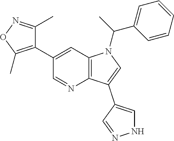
C12=C(C=C(C3=C(C)ON=C3C)C=N1)N(C(C1=CC=CC=C1)C)C=C2C1=CNN=C1
